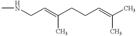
CNCC=C(CCC=C(C)C)C
